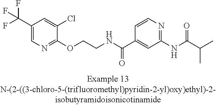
C1(C(F)(F)F)=CN=C(OCCNC(C2=CC(NC(=O)C(C)C)=NC=C2)=O)C(Cl)=C1
